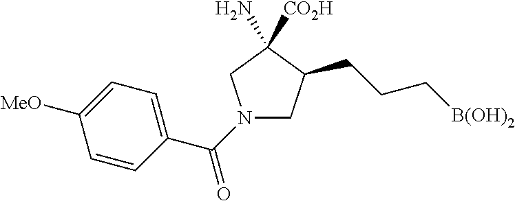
N1(C(C2=CC=C([MeO])C=C2)=O)CC(CCC[B(OH)2])C(N)([CO2H])C1
